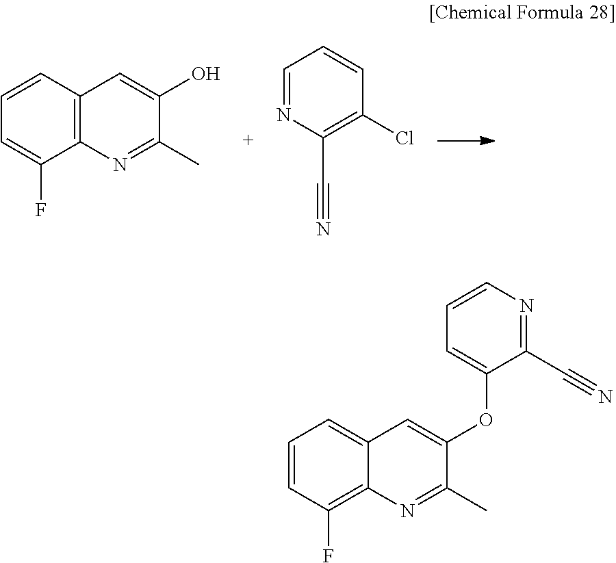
C1=CC2=C(C(F)=C1)N=C(C)C(O)=C2.C1=NC(C#N)=C(Cl)C=C1.C1=CC(F)=C2C(=C1)C=C(OC1=CC=CN=C1C#N)C(C)=N2
